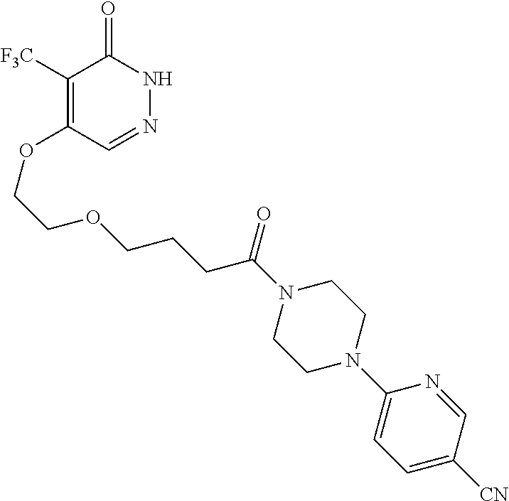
C1([F3C])=C(OCCOCCCC(N2CCN(C3=CC=C([CN])C=N3)CC2)=O)C=NNC1=O
